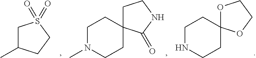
C1C(C)CCS1(=O)=O.C1N(C)CCC2(C1)CCNC2=O.C1NCCC2(C1)OCCO2
